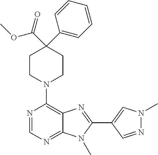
C1CN(C2=C3C(=NC=N2)N(C)C(C2=CN(C)N=C2)=N3)CCC1(C1=CC=CC=C1)C(OC)=O
